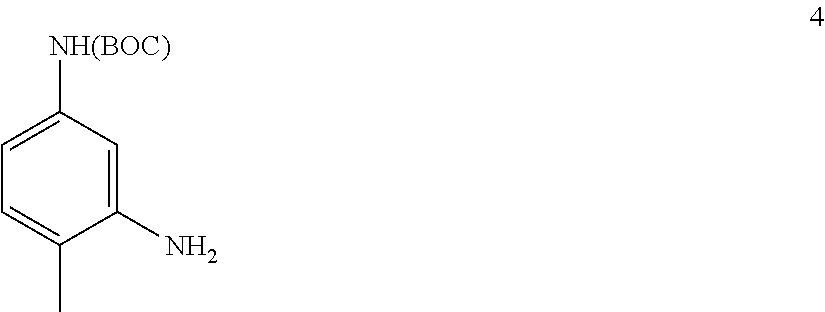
C1(N)=CC([NH(BOC)])=CC=C1C
